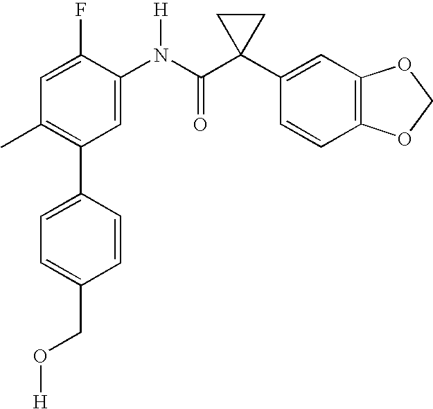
C1=C(F)C(N(C(C2(C3=CC4=C(C=C3)OCO4)CC2)=O)[H])=CC(C2=CC=C(CO[H])C=C2)=C1C
